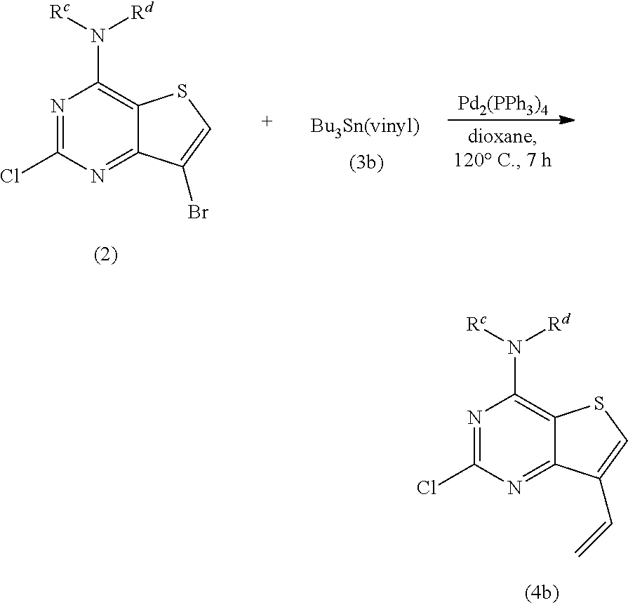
C12=NC(Cl)=NC(N([Rc])[Rd])=C1SC=C2C=C.C12=NC(Cl)=NC(N([Rc])[Rd])=C1SC=C2Br.[Pd2(PPh3)4]
